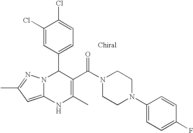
C1(Cl)=CC(C2N3C(=CC(C)=N3)NC(C)=C2C(N2CCN(C3=CC=C(F)C=C3)CC2)=O)=CC=C1Cl
